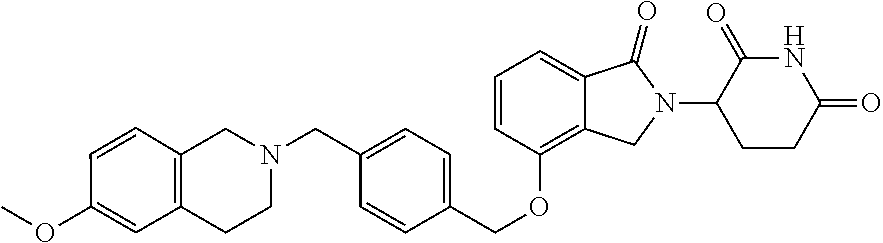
C1=CC(OCC2=CC=C(CN3CC4=C(CC3)C=C(OC)C=C4)C=C2)=C2C(=C1)C(=O)N(C1CCC(=O)NC1=O)C2
